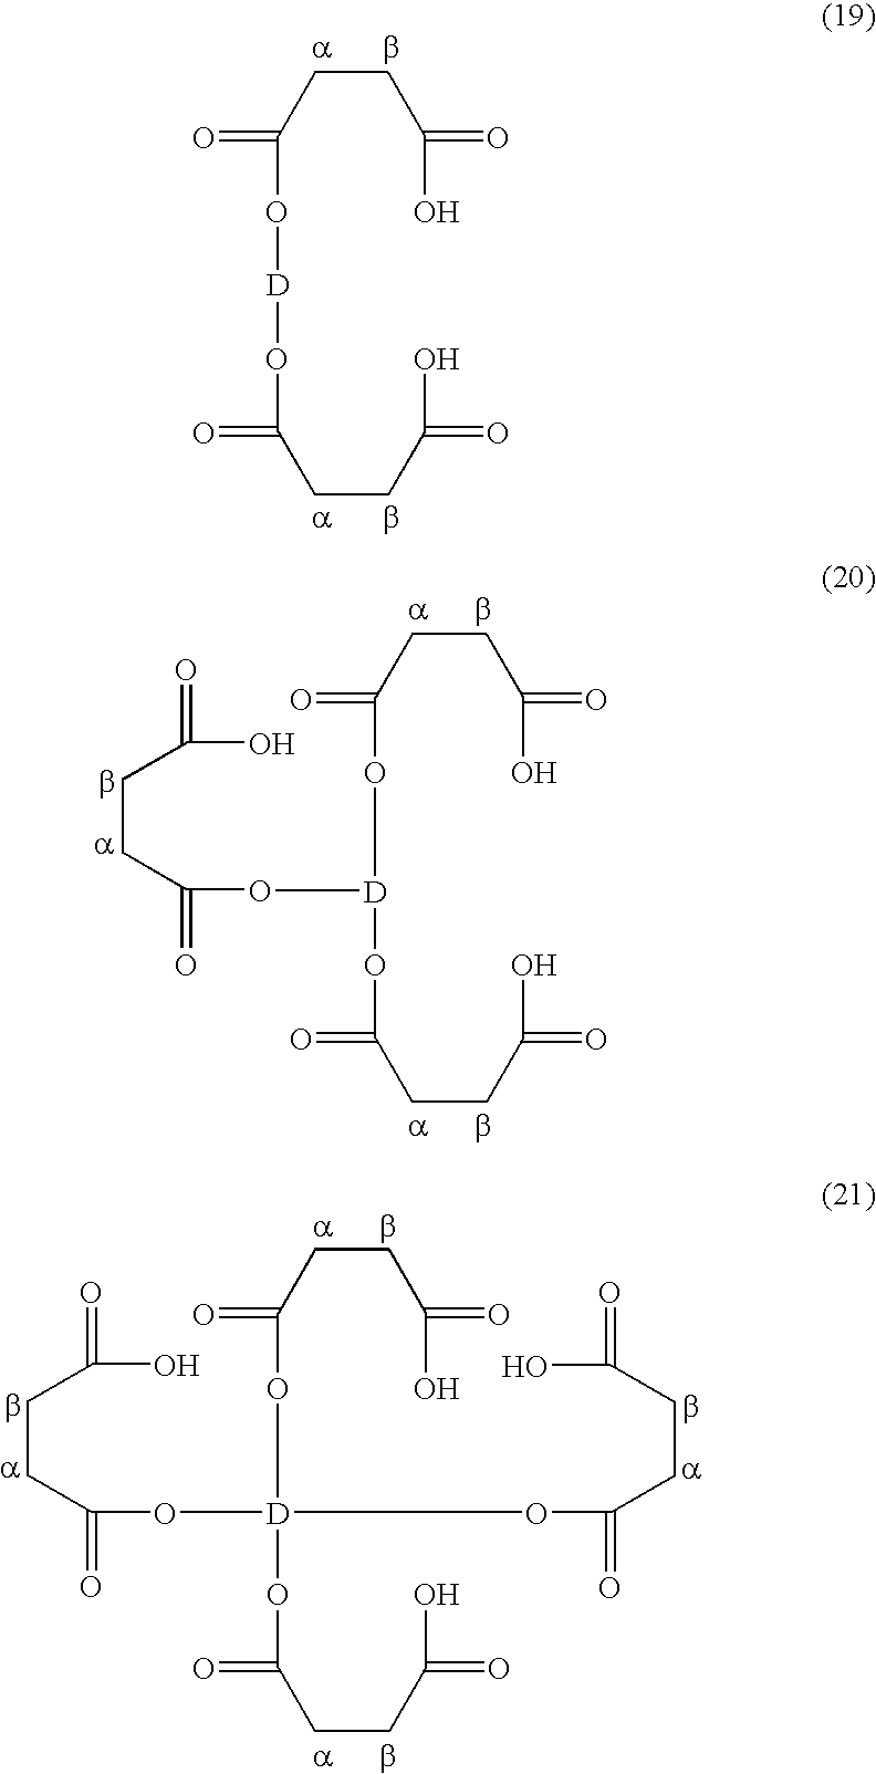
C(CC(=O)O)C(O[D]OC(=O)CCC(=O)O)=O.C(CC(=O)O)C(O[D](OC(=O)CCC(=O)O)OC(CCC(O)=O)=O)=O.C(CC(=O)O)C(O[D](OC(=O)CCC(=O)O)(OC(CCC(O)=O)=O)OC(CCC(O)=O)=O)=O
